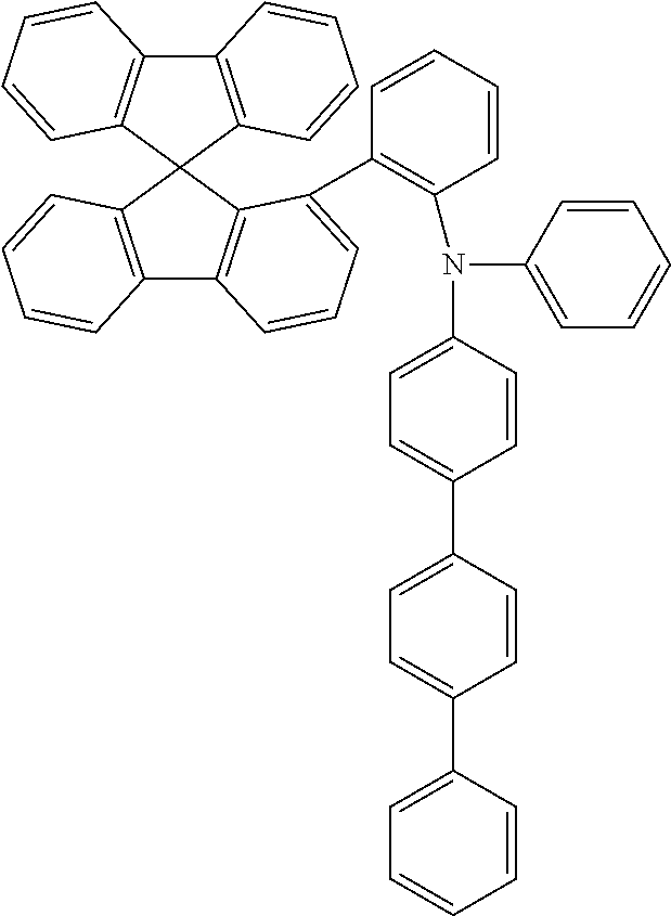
C12=C(C3(C4=C1C=CC=C4)C1=C(C4=C3C(C3=C(N(C5=CC=CC=C5)C5=CC=C(C6=CC=C(C7=CC=CC=C7)C=C6)C=C5)C=CC=C3)=CC=C4)C=CC=C1)C=CC=C2
